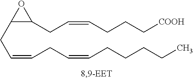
C(=CCC=CCCCCC)CC1C(CC=CCCC[COOH])O1
